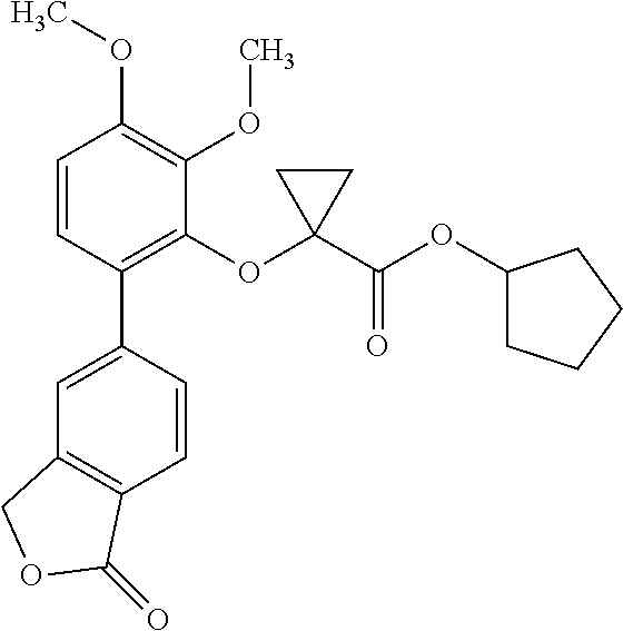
C1=C(C2=C(OC3(C(OC4CCCC4)=O)CC3)C(OC)=C(OC)C=C2)C=CC2=C1COC2=O
